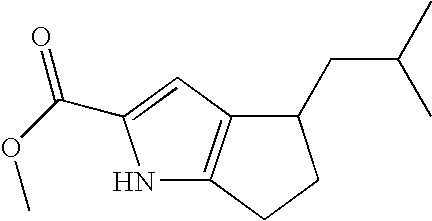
N1C2=C(C=C1C(OC)=O)C(CC(C)C)CC2
